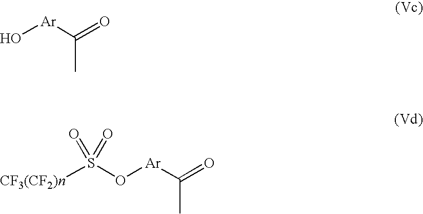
O[Ar]C(=O)C.O([Ar]C(=O)C)S([CF3(CF2)n])(=O)=O
